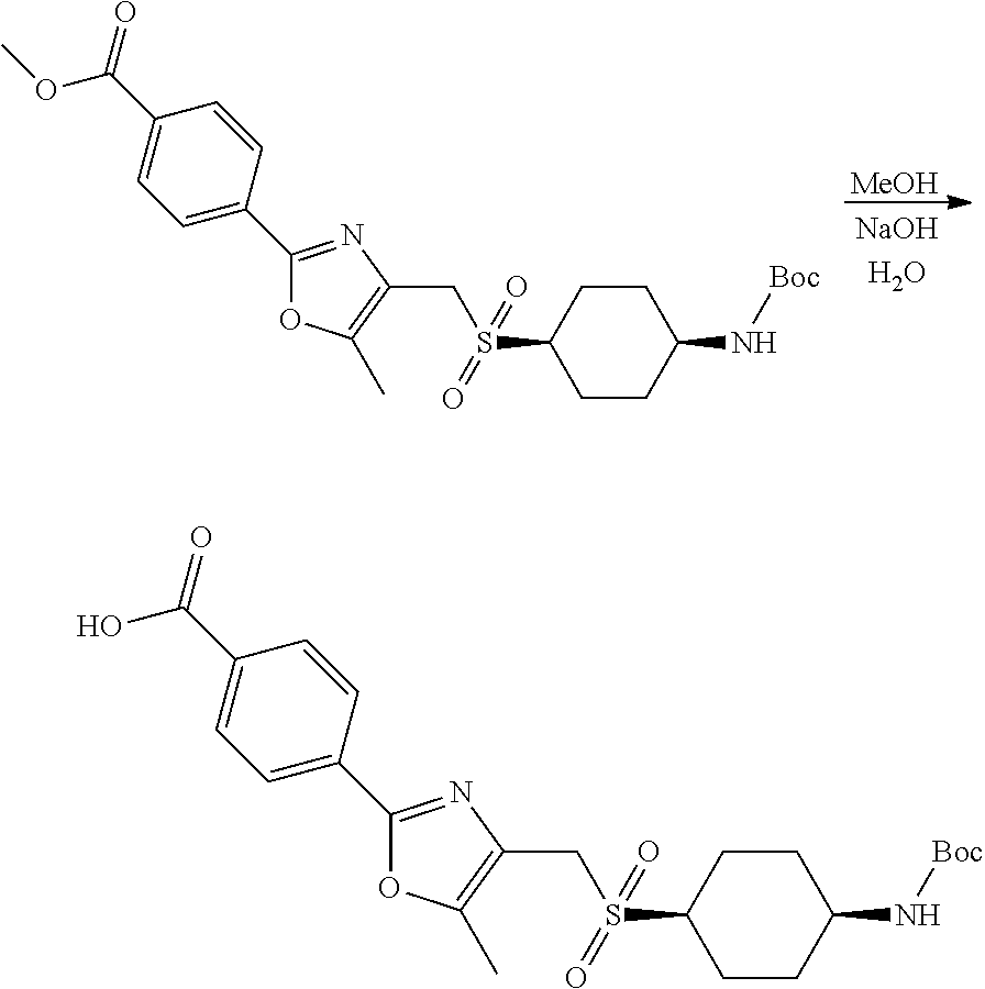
[MeOH].C1CC(N[Boc])CCC1S(CC1=C(C)OC(C2=CC=C(C(=O)OC)C=C2)=N1)(=O)=O.C1CC(N[Boc])CCC1S(CC1=C(C)OC(C2=CC=C(C(=O)O)C=C2)=N1)(=O)=O
